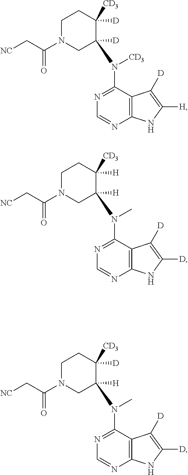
C12=C(C(N([CD3])C3([D])CN(C(C[NC])=O)CCC3([D])[CD3])=NC=N1)C([D])=C([H])N2.C12=C(C(N(C)C3([H])CN(C(C[NC])=O)CCC3([H])[CD3])=NC=N1)C([D])=C([D])N2.C12=C(C(N(C)C3([H])CN(C(C[NC])=O)CCC3([D])[CD3])=NC=N1)C([D])=C([D])N2
